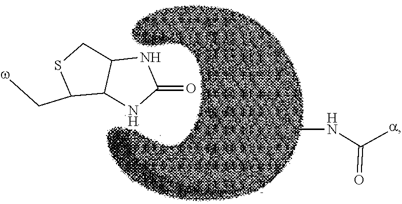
C12C(C[w])SCC1NC(=O)N2.CNC(=O)[a]
